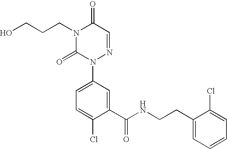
C(CCN1C(=O)N(C2=CC=C(Cl)C(C(NCCC3=CC=CC=C3Cl)=O)=C2)N=CC1=O)O
